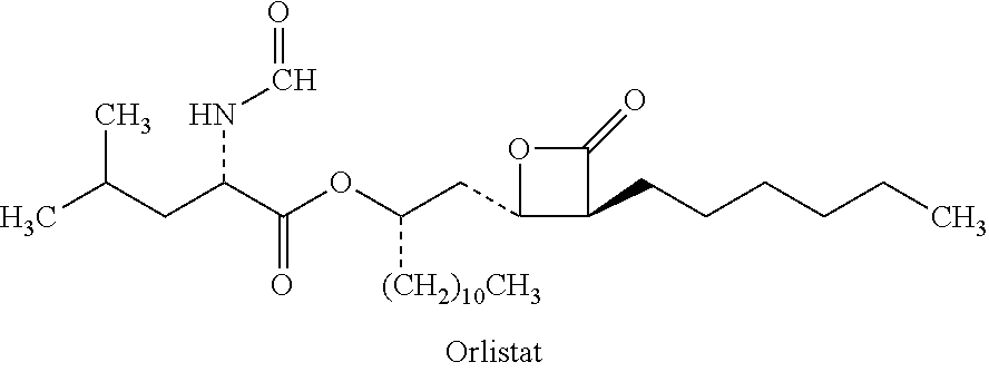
CC(CC(C(=O)OC(CC1C(CCCCCC)C(=O)O1)[(CH2)10CH3])NC=O)C
